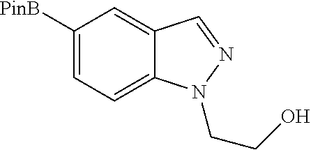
C1([PinB])=CC=C2C(=C1)C=NN2CCO
